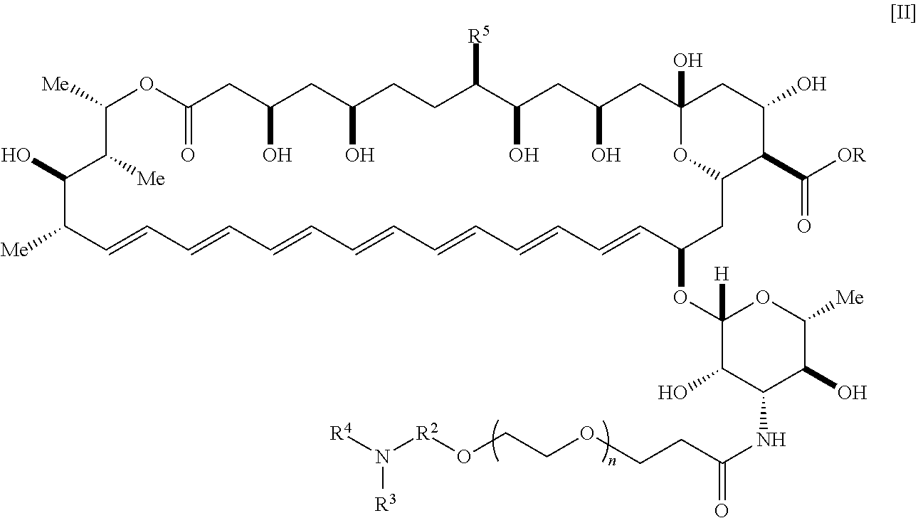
C1([Me])OC(=O)CC(O)CC(O)CCC([R5])C(O)CC(O)CC2(O)CC(O)C(C([OR])=O)C(O2)CC(OC2([H])C(O)C(NC(=O)CCOCCO[R2]N([R4])[R3])C(O)C([Me])O2)C=CC=CC=CC=CC=CC=CC=CC([Me])C(O)C1[Me]
